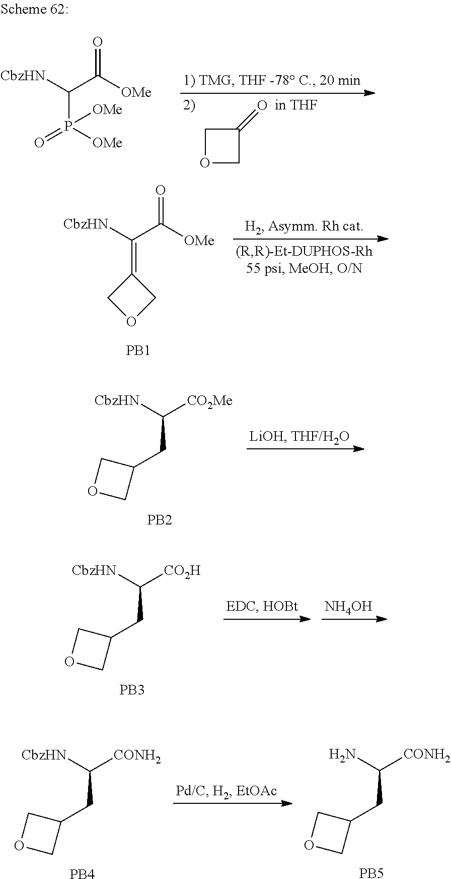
C(C(=O)[OMe])([CbzHN])P([OMe])(=O)[OMe].C1OCC1=O.C(C(=O)[OMe])([CbzHN])=C1COC1.[PB1].[PB2].C([CO2Me])([CbzHN])CC1COC1.[PB3].C([CO2H])([CbzHN])CC1COC1.[NH4OH].[PB4].C([CONH2])([CbzHN])CC1COC1.[PB5].C([CONH2])(N)CC1COC1
